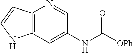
C1=C(NC([OPh])=O)C=NC2=C1NC=C2
